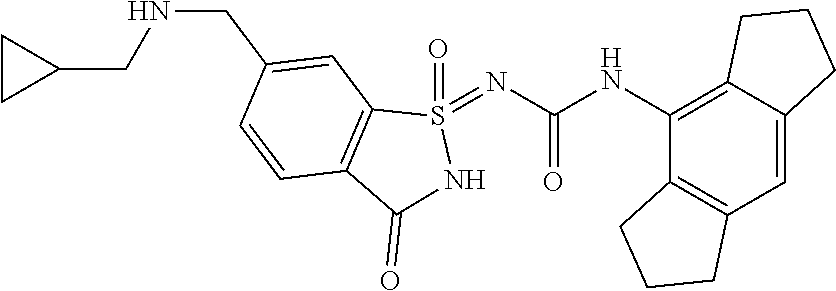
C12=C(C=C3C(=C1NC(=O)N=S1(=O)C4=C(C(=O)N1)C=CC(CNCC1CC1)=C4)CCC3)CCC2
